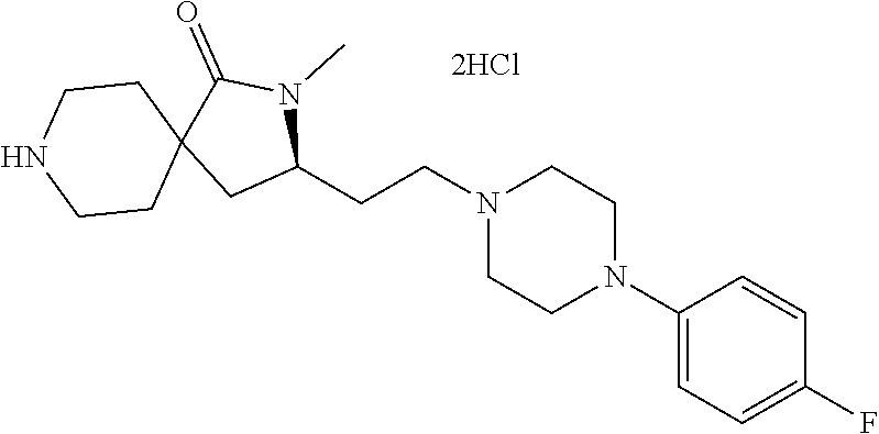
C1(N2CCN(CCC3N(C)C(=O)C4(C3)CCNCC4)CC2)=CC=C(F)C=C1
